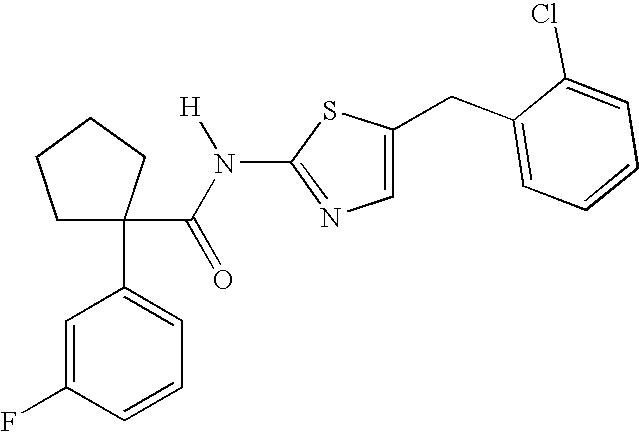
C1C(C2=CC=CC(F)=C2)(C(N([H])C2=NC=C(CC3=CC=CC=C3Cl)S2)=O)CCC1
